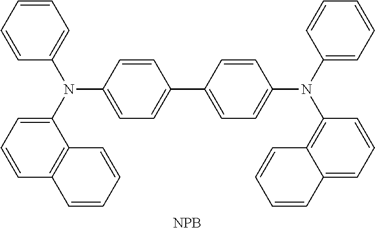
C1=C(N(C2=CC=CC3=C2C=CC=C3)C2=CC=CC=C2)C=CC(C2=CC=C(N(C3=CC=CC=C3)C3=C4C(=CC=C3)C=CC=C4)C=C2)=C1.[NPB]
